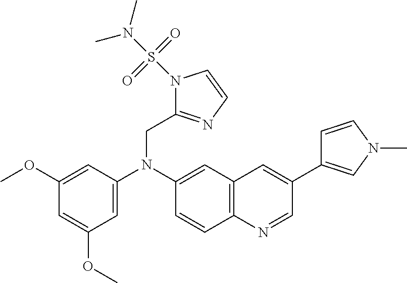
C1(OC)=CC(N(C2=CC3=C(C=C2)N=CC(C2=CN(C)C=C2)=C3)CC2=NC=CN2S(N(C)C)(=O)=O)=CC(OC)=C1
